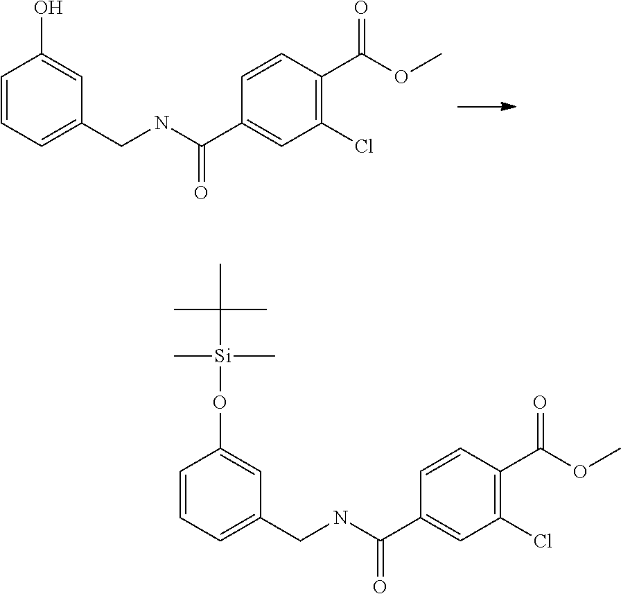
C1=CC=C(CNC(C2=CC(Cl)=C(C(OC)=O)C=C2)=O)C=C1O.C1=CC=C(CNC(C2=CC(Cl)=C(C(OC)=O)C=C2)=O)C=C1O[Si](C)(C)C(C)(C)C
